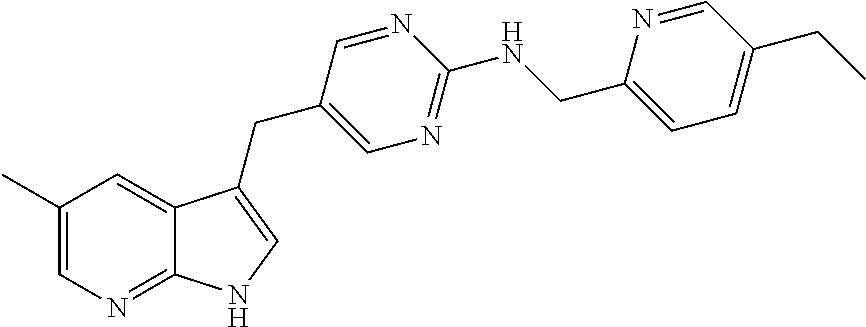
C1(C)=CN=C2C(=C1)C(CC1=CN=C(NCC3=CC=C(CC)C=N3)N=C1)=CN2
